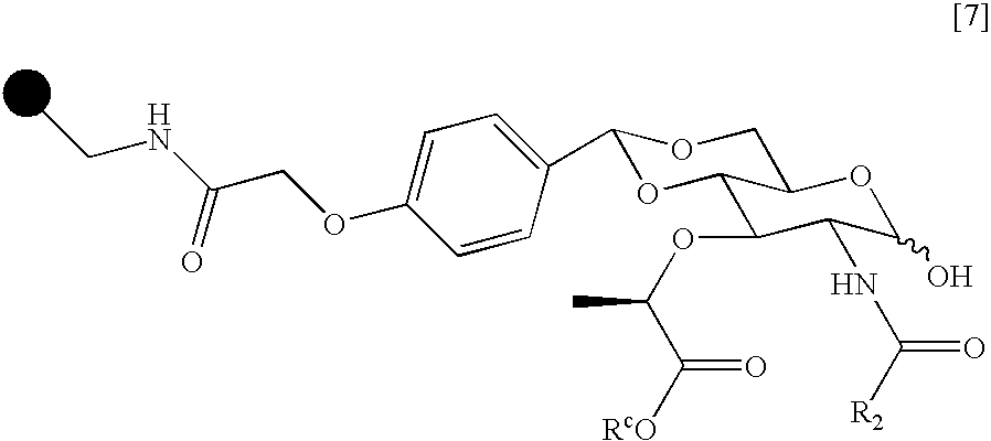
C12C(OC(C([RcO])=O)C)C(NC(=O)[R2])C(O)OC1COC(C1=CC=C(OCC(NCC)=O)C=C1)O2
